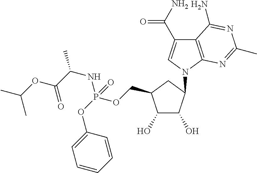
C1(O)C(O)C(N2C=C(C(N)=O)C3=C2N=C(C)N=C3N)CC1COP(OC1=CC=CC=C1)(=O)NC(C)C(OC(C)C)=O
